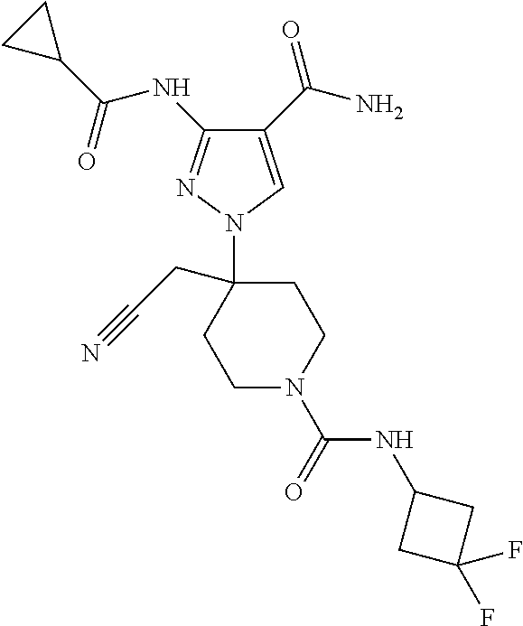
C1(C(N)=O)=CN(C2(CC#N)CCN(C(=O)NC3CC(F)(F)C3)CC2)N=C1NC(=O)C1CC1
